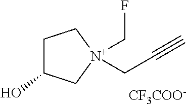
C1C(O)C[N+](CF)(CC#C)C1.[CF3COO-]
